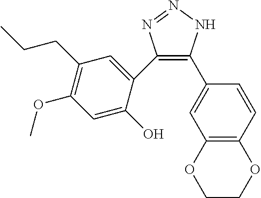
C1(C2=CC(CCC)=C(OC)C=C2O)=C(C2=CC3=C(C=C2)OCCO3)NN=N1
